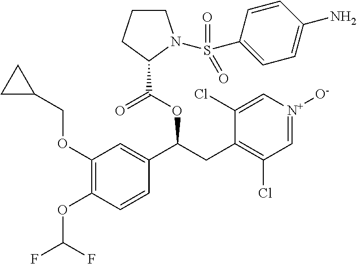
C1(OCC2CC2)=C(OC(F)F)C=CC(C(CC2=C(Cl)C=[N+]([O-])C=C2Cl)OC(C2N(S(C3=CC=C(N)C=C3)(=O)=O)CCC2)=O)=C1
